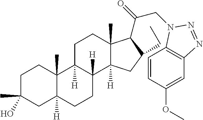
C1C(C)(O)CC2([H])C(C)(C1)C1([H])C([H])(CC2)C2([H])C(C)(CC1)C(C(=O)CN1C3=C(C=C(OC)C=C3)N=N1)C(CC)C2
